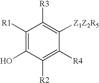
C1([R1])=C(O)C([R2])=C([R4])C([Z1Z2R5])=C1[R3]
